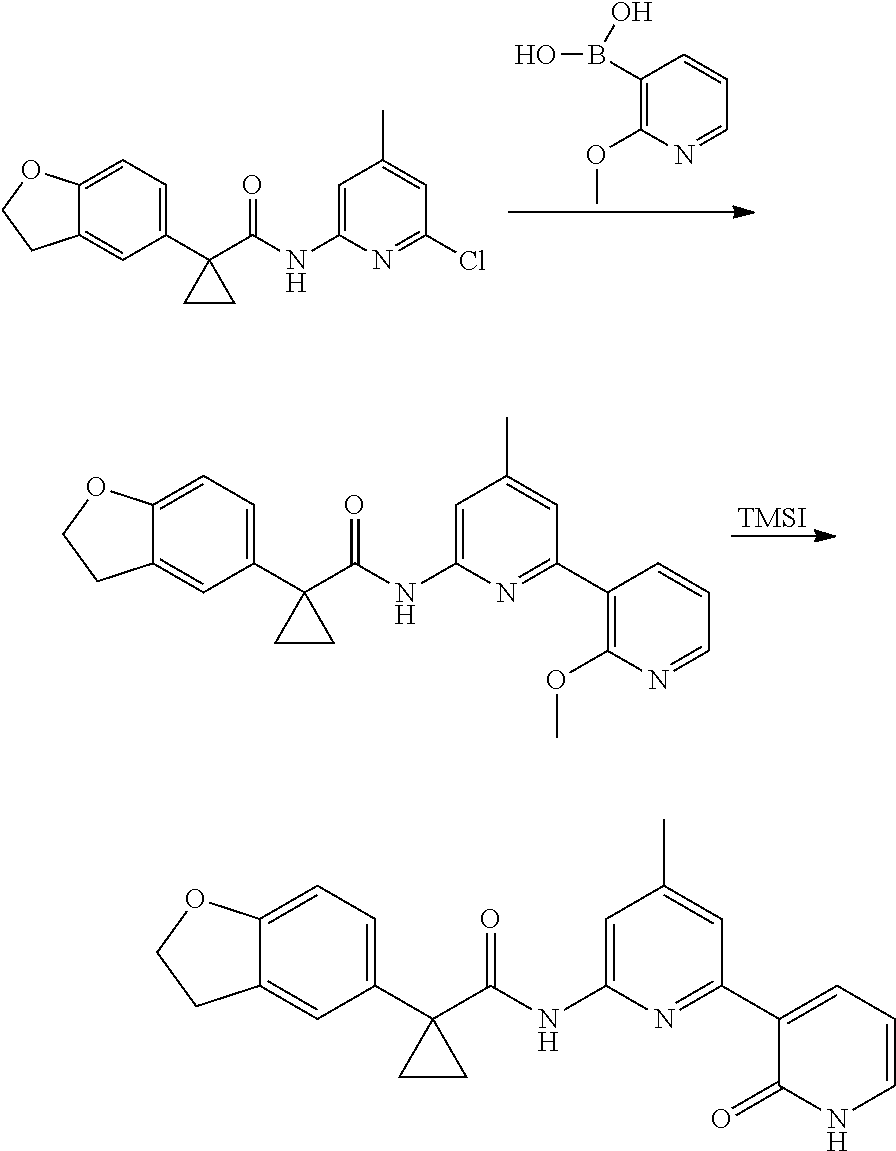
C12=CC=C(C3(C(NC4=CC(C)=CC(Cl)=N4)=O)CC3)C=C1CCO2.C1(B(O)O)=C(OC)N=CC=C1.[TMSI].C12=CC=C(C3(C(NC4=CC(C)=CC(C5=C(OC)N=CC=C5)=N4)=O)CC3)C=C1CCO2.C12=CC=C(C3(C(NC4=CC(C)=CC(C5=CC=CNC5=O)=N4)=O)CC3)C=C1CCO2
